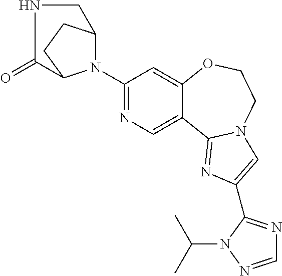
C1(N2C3CCC2C(=O)NC3)=NC=C2C(=C1)OCCN1C2=NC(C2=NC=NN2C(C)C)=C1
